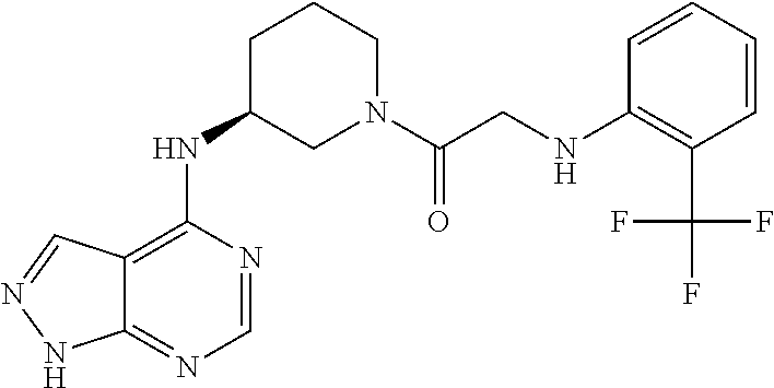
C12=C(NC3CN(C(CNC4=C(C(F)(F)F)C=CC=C4)=O)CCC3)N=CN=C1NN=C2
